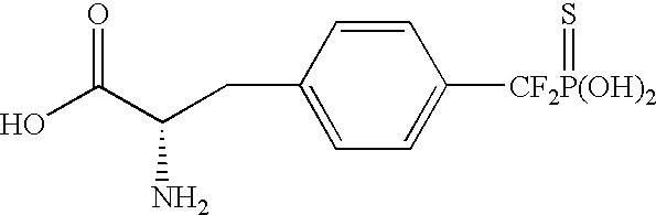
OC(C(CC1=CC=C([CF2P(OH)2]=S)C=C1)N)=O
